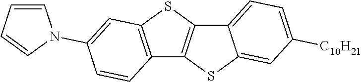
C12=C(SC3=C1SC1=CC([C10H21])=CC=C31)C=C(N1C=CC=C1)C=C2
